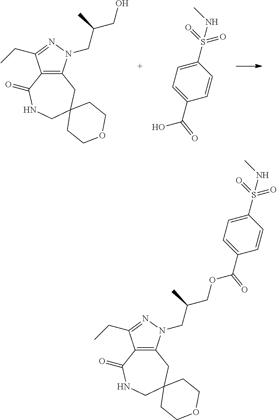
C12=C(N(CC(CO)C)N=C1CC)CC1(CNC2=O)CCOCC1.C1(S(=O)(=O)NC)=CC=C(C(O)=O)C=C1.C12=C(N(CC(COC(C3=CC=C(S(=O)(=O)NC)C=C3)=O)C)N=C1CC)CC1(CNC2=O)CCOCC1
